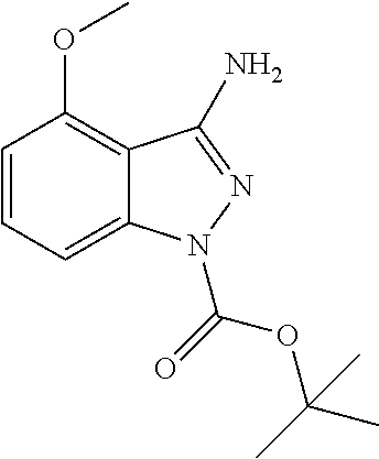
C1=CC=C2C(=C1OC)C(N)=NN2C(OC(C)(C)C)=O
